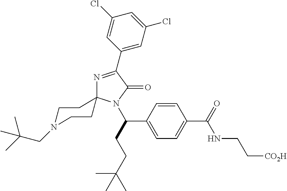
N1=C(C2=CC(Cl)=CC(Cl)=C2)C(=O)N(C(CCC(C)(C)C)C2=CC=C(C(=O)NCC[CO2H])C=C2)C12CCN(CC(C)(C)C)CC2
